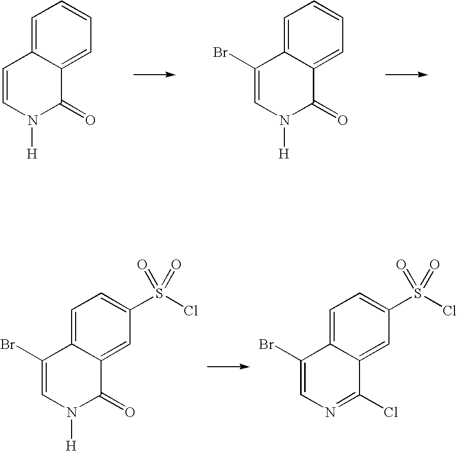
C1=C2C(=CC=C1)C(=O)N([H])C=C2.C1=C2C(=CC=C1)C(=O)N([H])C=C2Br.C1=C2C(=CC(S(Cl)(=O)=O)=C1)C(=O)N([H])C=C2Br.C1=C2C(=CC(S(Cl)(=O)=O)=C1)C(Cl)=NC=C2Br
